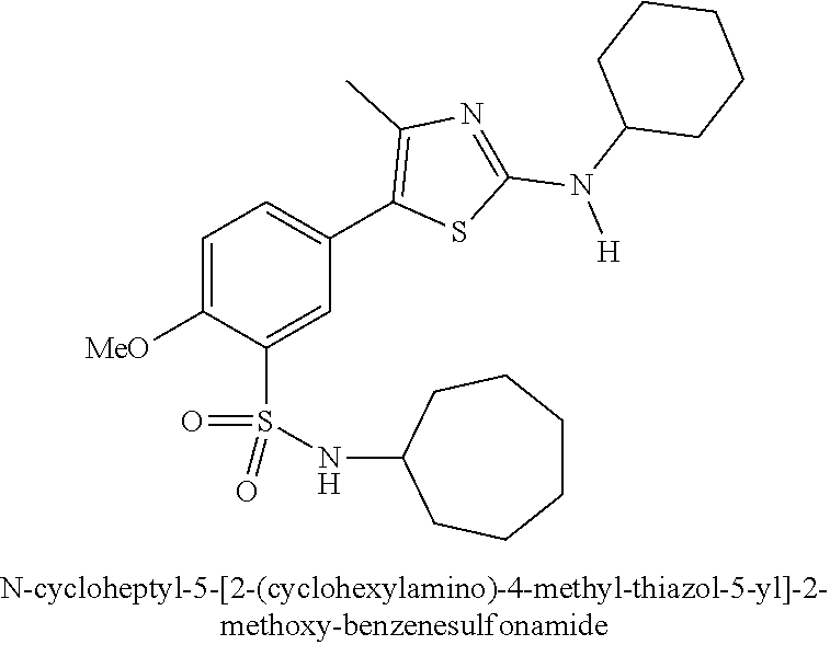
C1=C([OMe])C(S(NC2CCCCCC2)(=O)=O)=CC(C2=C(C)N=C(N(C3CCCCC3)[H])S2)=C1
